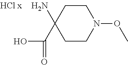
C1CN(OC)CCC1(C(O)=O)N
